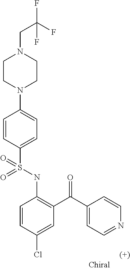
C1=CC(S(NC2=C(C(=O)C3=CC=NC=C3)C=C(Cl)C=C2)(=O)=O)=CC=C1N1CCN(CC(F)(F)F)CC1
